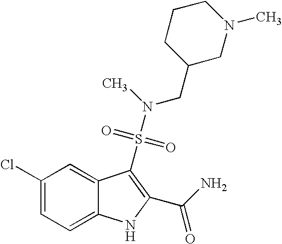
C1(Cl)=CC=C2C(=C1)C(S(N(CC1CN(C)CCC1)C)(=O)=O)=C(C(N)=O)N2
